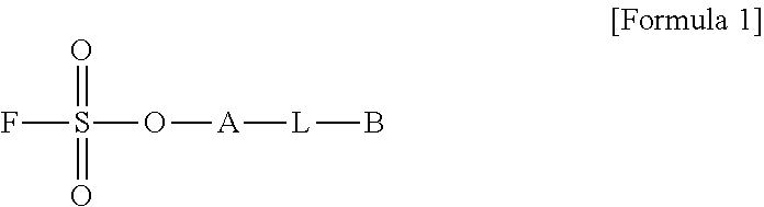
FS(=O)(=O)O[A][L]B
